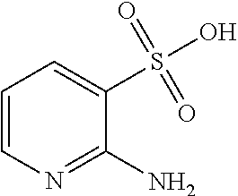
C1=CN=C(N)C(S(O)(=O)=O)=C1
